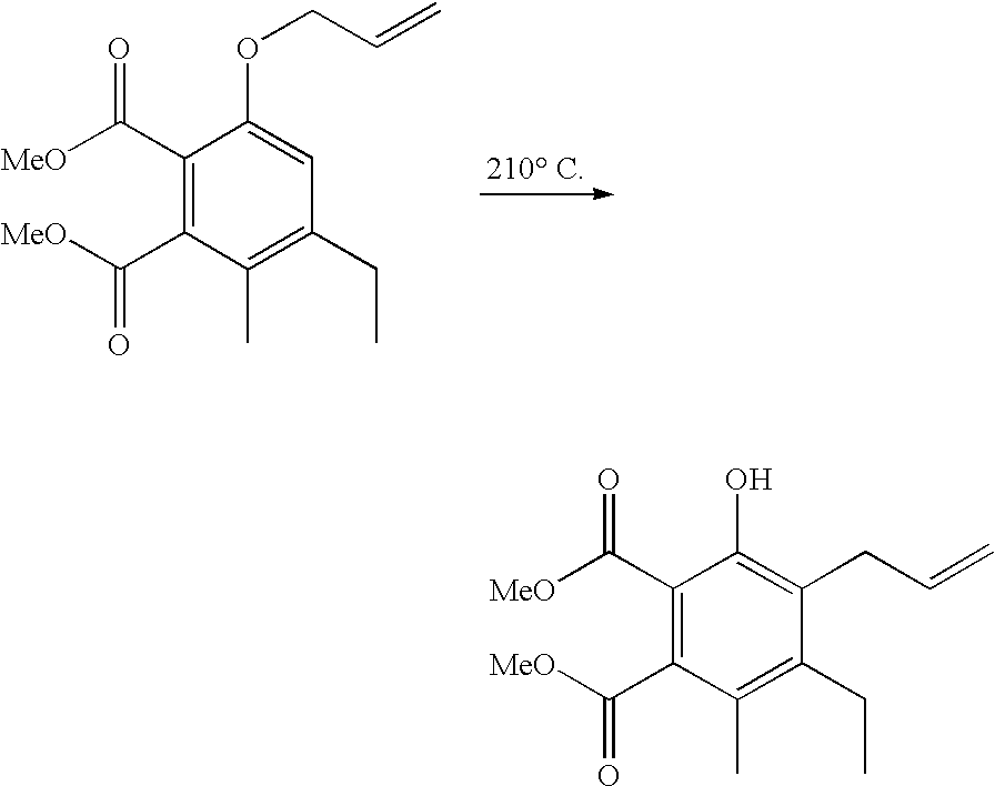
C1(C([MeO])=O)=C(C([MeO])=O)C(C)=C(CC)C(CC=C)=C1O.C1(C([MeO])=O)=C(C([MeO])=O)C(C)=C(CC)C=C1OCC=C
